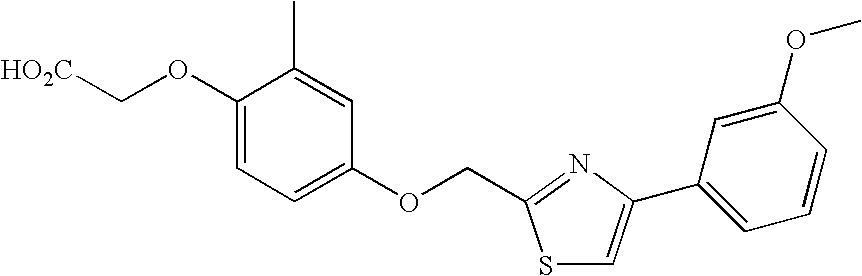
[HO2C]COC1=CC=C(OCC2=NC(C3=CC=CC(OC)=C3)=CS2)C=C1C
